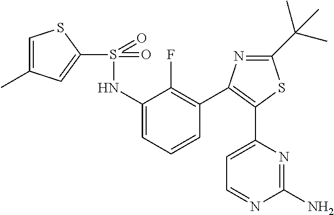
S(=O)(NC1=CC=CC(C2=C(C3=CC=NC(N)=N3)SC(C(C)(C)C)=N2)=C1F)(=O)C1=CC(C)=CS1
